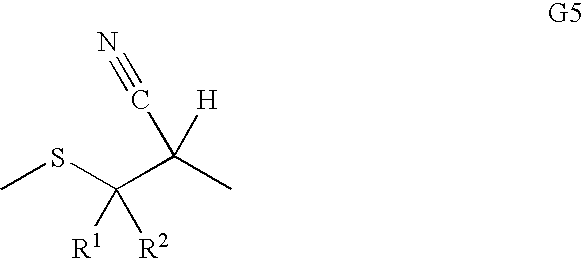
CSC(C([H])(C#N)C)([R1])[R2]
